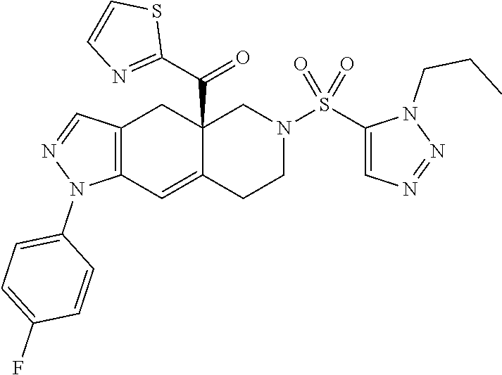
C12=C(C=C3C(C(C4=NC=CS4)=O)(C1)CN(S(C1=CN=NN1CCC)(=O)=O)CC3)N(C1=CC=C(F)C=C1)N=C2
